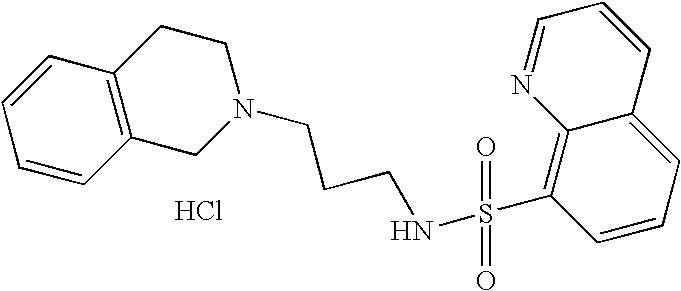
Cl.C1=CC2=C(C=C1)CCN(CCCNS(=O)(=O)C1=C3N=CC=CC3=CC=C1)C2
